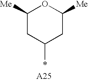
C1([Me])CC(*)CC([Me])O1
